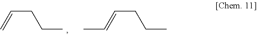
C(CCC)=C.C(CCC)=CC
